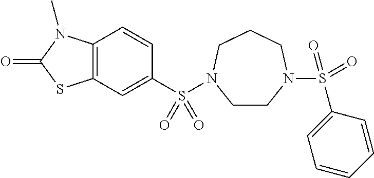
C1=CC2=C(C=C1S(=O)(=O)N1CCN(S(C3=CC=CC=C3)(=O)=O)CCC1)SC(=O)N2C
